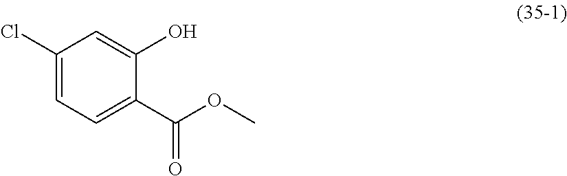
C1(Cl)=CC=C(C(OC)=O)C(O)=C1
